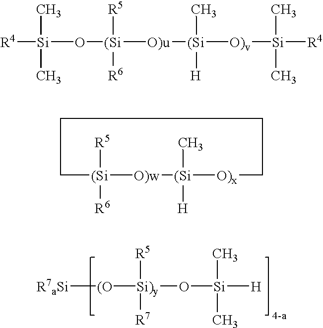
[(O]([Si)y](O[Si]([H])(C)C)([R5])[R7])[R7aSi].[(Si]([O)u][(Si]([O)v][Si]([R4])(C)C)(C)[H])(O[Si]([R4])(C)C)([R5])[R6].[(Si]1([R5])([R6])[O)w][(Si](C)([H])[O)x]CCCC1
